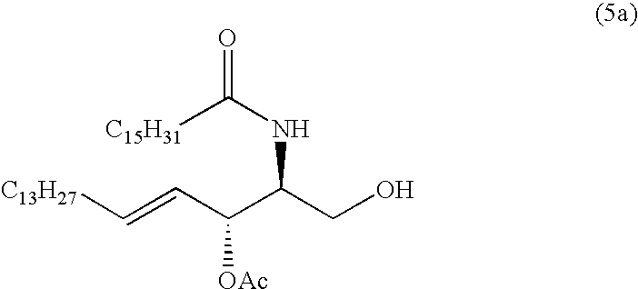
[C13H27]C=CC(C(NC([C15H31])=O)CO)[OAc]
